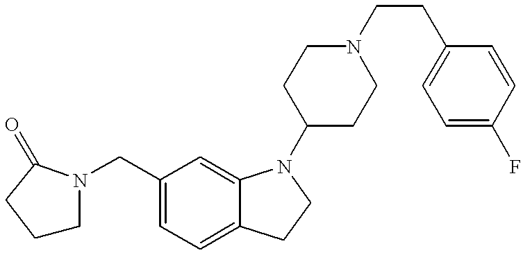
C1CN(CC2=CC=C3C(=C2)N(C2CCN(CCC4=CC=C(F)C=C4)CC2)CC3)C(=O)C1
